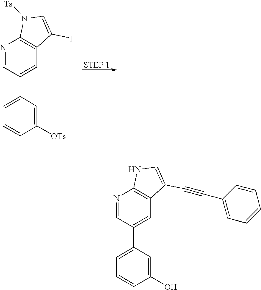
N1=CC(C2=CC=CC(O)=C2)=CC2=C1NC=C2C#CC1=CC=CC=C1.N1=CC(C2=CC=CC([OTs])=C2)=CC2=C1N([Ts])C=C2I
